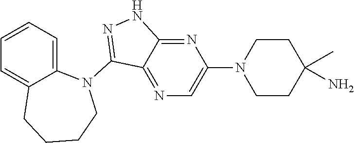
C1(N2C3=CC=CC=C3CCCC2)=NNC2=NC(N3CCC(N)(C)CC3)=CN=C12
